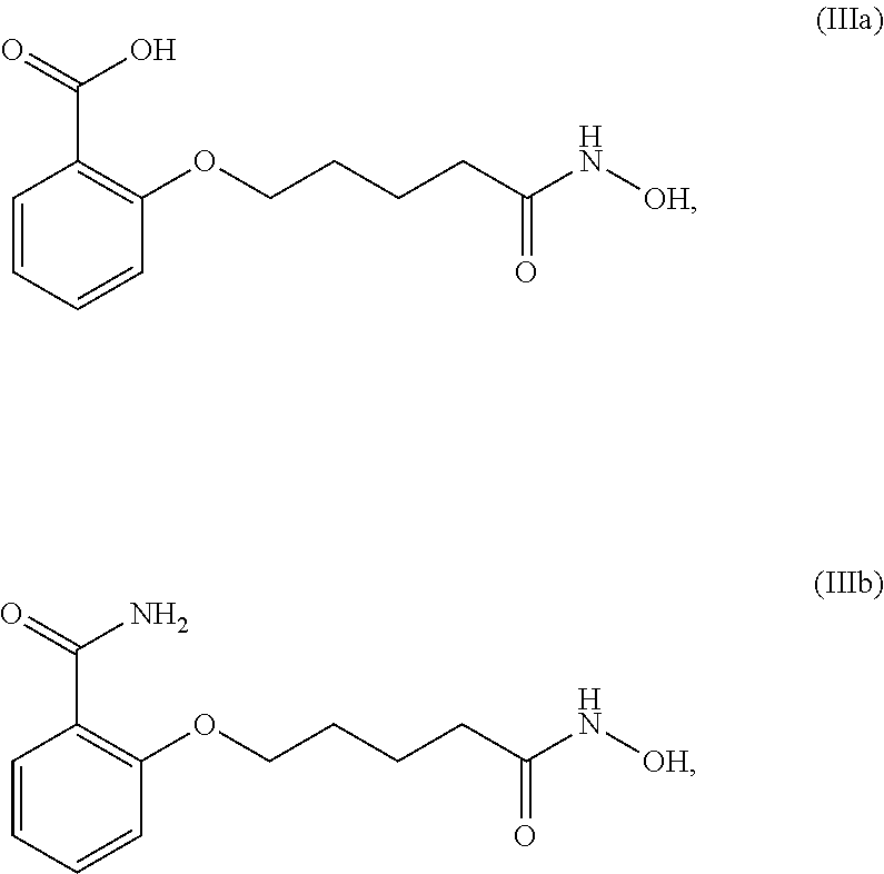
C1=CC=CC(OCCCCC(=O)N[OH])=C1C(O)=O.C1=CC=CC(OCCCCC(=O)N[OH])=C1C(N)=O
